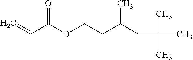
C=CC(OCCC(CC(C)(C)C)C)=O
